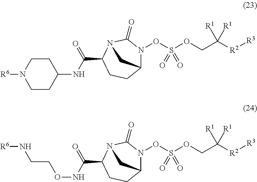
C12N(OS(OCC([R2][R3])([R1])[R1])(=O)=O)C(=O)N(C(C(NC3CCN([R6])CC3)=O)CC1)C2.C12N(OS(OCC([R2][R3])([R1])[R1])(=O)=O)C(=O)N(C(C(NOCCN[R6])=O)CC1)C2
